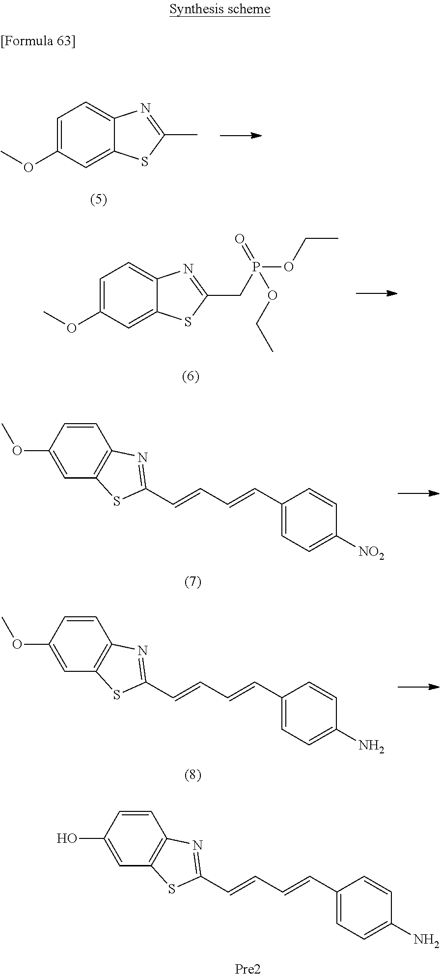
C1=C(OC)C=C2C(=C1)N=C(C)S2.C1=C(OC)C=C2C(=C1)N=C(CP(OCC)(=O)OCC)S2.C1=CC(OC)=CC2=C1N=C(C=CC=CC1=CC=C([NO2])C=C1)S2.C1=CC(OC)=CC2=C1N=C(C=CC=CC1=CC=C(N)C=C1)S2.C1=CC(O)=CC2=C1N=C(C=CC=CC1=CC=C(N)C=C1)S2
